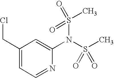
C1(CCl)=CC=NC(N(S(=O)(C)=O)S(C)(=O)=O)=C1
